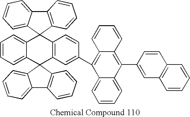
C12=CC=CC=C1C1(C3=C(C=CC(C4=C5C(=C(C6=CC7=C(C=C6)C=CC=C7)C6=CC=CC=C46)C=CC=C5)=C3)C23C2=CC=CC=C2C2=C3C=CC=C2)C2=C(C3=CC=CC=C31)C=CC=C2
